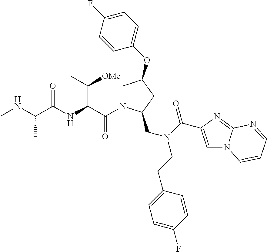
C(C(NC(C(NC)C)=O)C(C)[OMe])(=O)N1CC(OC2=CC=C(F)C=C2)CC1CN(C(=O)C1=CN2C(=N1)N=CC=C2)CCC1=CC=C(F)C=C1
